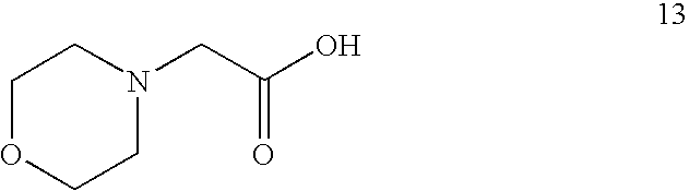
C1OCCN(CC(O)=O)C1
